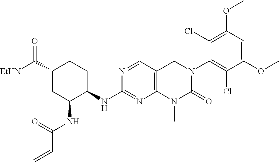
N(C1=NC2=C(C=N1)CN(C1=C(Cl)C(OC)=CC(OC)=C1Cl)C(=O)N2C)C1CCC(C([NHEt])=O)CC1NC(C=C)=O
